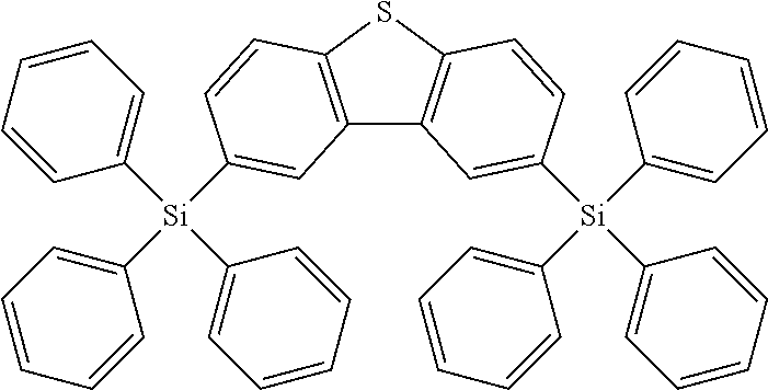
C1([Si](C2=CC=CC=C2)(C2=CC=CC=C2)C2=CC3=C(SC4=C3C=C([Si](C3=CC=CC=C3)(C3=CC=CC=C3)C3=CC=CC=C3)C=C4)C=C2)=CC=CC=C1
